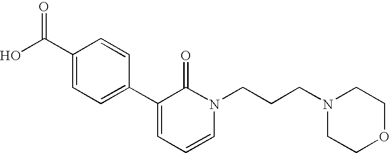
OC(C1=CC=C(C2=CC=CN(CCCN3CCOCC3)C2=O)C=C1)=O
